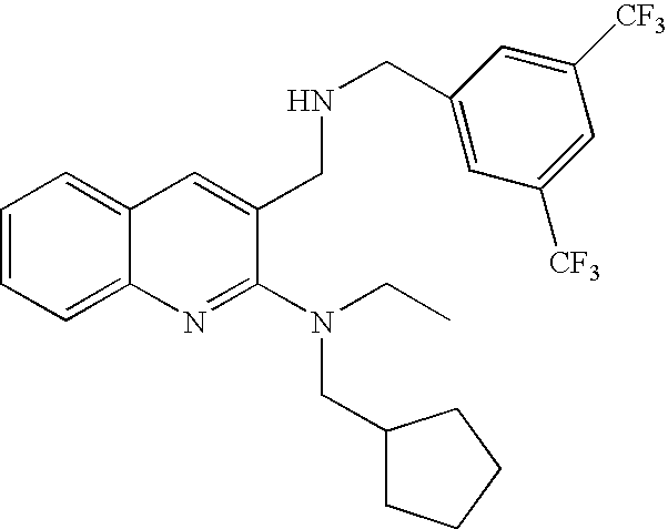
C1=CC=C2C(=C1)C=C(CNCC1=CC([CF3])=CC([CF3])=C1)C(N(CC)CC1CCCC1)=N2
